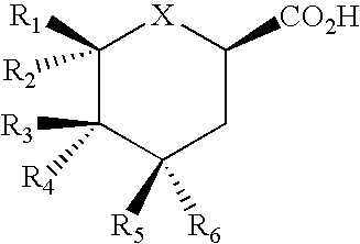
C1([R1])([R2])C([R3])([R4])C([R5])([R6])CC([CO2H])[X]1
